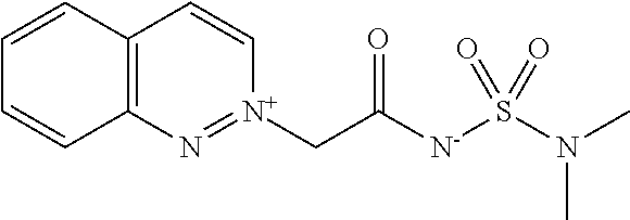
O=S([N-]C(C[N+]1=NC2=C(C=CC=C2)C=C1)=O)(=O)N(C)C
